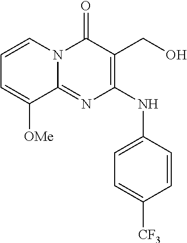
C1=CN2C(=NC(NC3=CC=C([CF3])C=C3)=C(CO)C2=O)C([OMe])=C1
